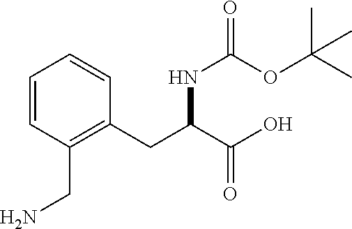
C1=CC(CN)=C(CC(C(O)=O)NC(=O)OC(C)(C)C)C=C1
